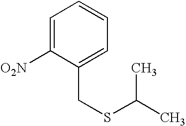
C1=C([O2N])C(CSC(C)C)=CC=C1
